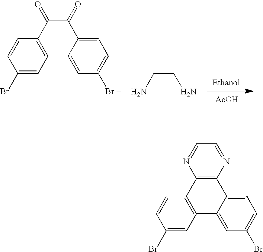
C1(Br)=CC2=C(C=C1)C(=O)C(=O)C1=CC=C([Br +])C=C21.NCCN.[AcOH].C1(Br)=CC2=C(C=C1)C1=C(C3=CC=C(Br)C=C23)N=CC=N1
